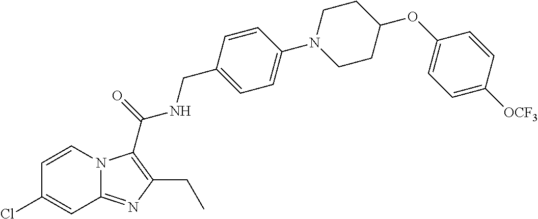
C1=CN2C(=NC(CC)=C2C(=O)NCC2=CC=C(N3CCC(OC4=CC=C([OCF3])C=C4)CC3)C=C2)C=C1Cl
